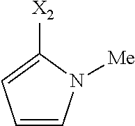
C1=CN([Me])C([X2])=C1
